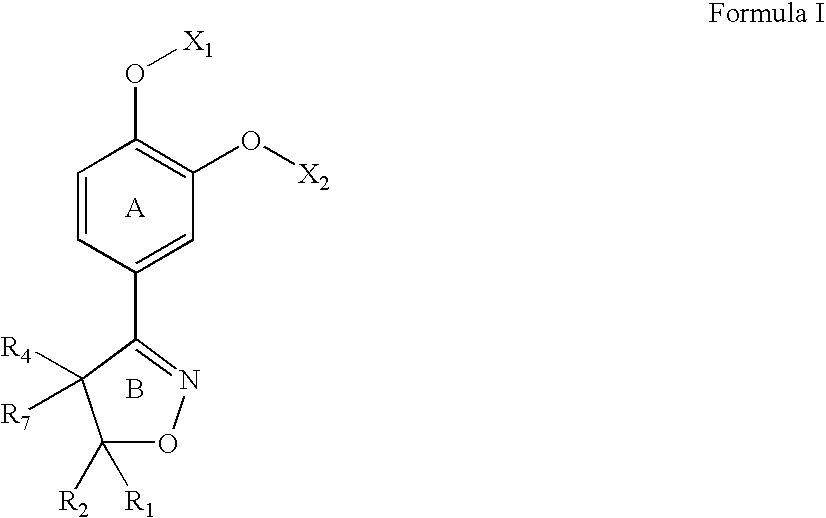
C1=CC(C2=NOC([R2])([R1])C2([R4])[R7])=CC(O[X2])=C1O[X1].B.[A]
